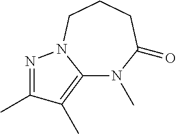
C12=C(C)C(C)=NN1CCCC(=O)N2C
